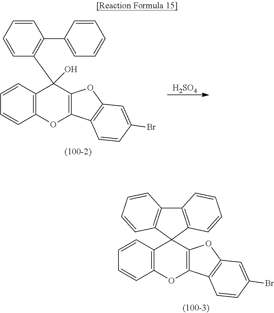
C1=CC2=C(C=C1)OC1=C(C23C2=C(C4=C3C=CC=C4)C=CC=C2)OC2=C1C=CC(Br)=C2.C1=CC=CC(C2=CC=CC=C2)=C1C1(O)C2=C(C=CC=C2)OC2=C1OC1=C2C=CC(Br)=C1.[H2SO4]
